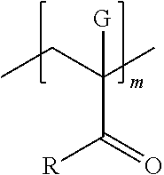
CCC(C)([G])C(=O)[R]
